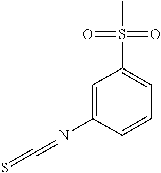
C1=C(N=C=S)C=CC=C1S(C)(=O)=O
